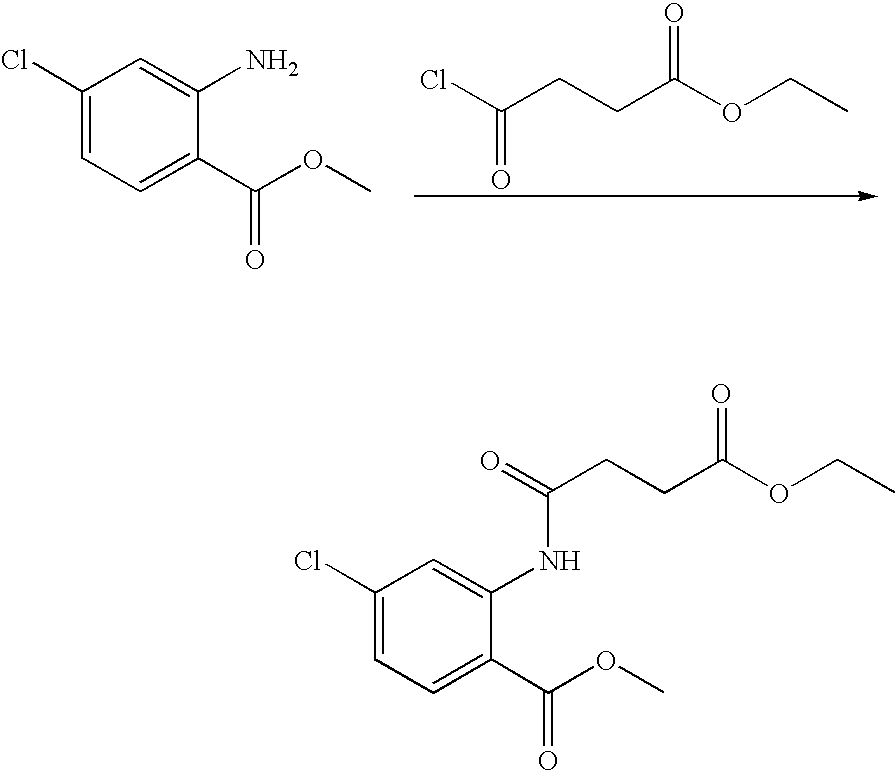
ClC(CCC(OCC)=O)=O.C1(Cl)=CC=C(C(OC)=O)C(N)=C1.ClC1=CC=C(C(OC)=O)C(NC(=O)CCC(OCC)=O)=C1
